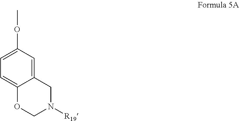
C12=CC(OC)=CC=C1OCN([R19])C2
